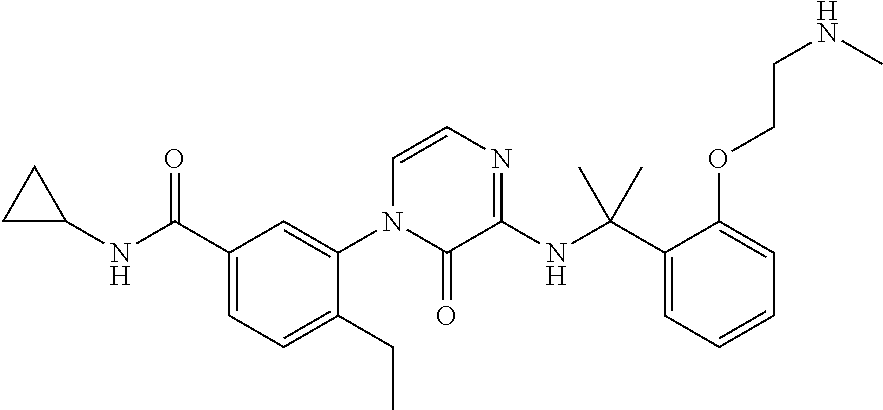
C1C(NC(C2=CC=C(CC)C(N3C(=O)C(NC(C4=CC=CC=C4OCCNC)(C)C)=NC=C3)=C2)=O)C1
